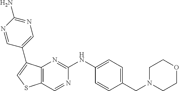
C1=C(NC2=NC3=C(C=N2)SC=C3C2=CN=C(N)N=C2)C=CC(CN2CCOCC2)=C1
